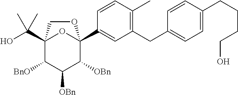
C12(C(O)(C)C)C([BnO])C([OBn])C([OBn])C(C3=CC(CC4=CC=C(CCCCO)C=C4)=C(C)C=C3)(O1)OC2
